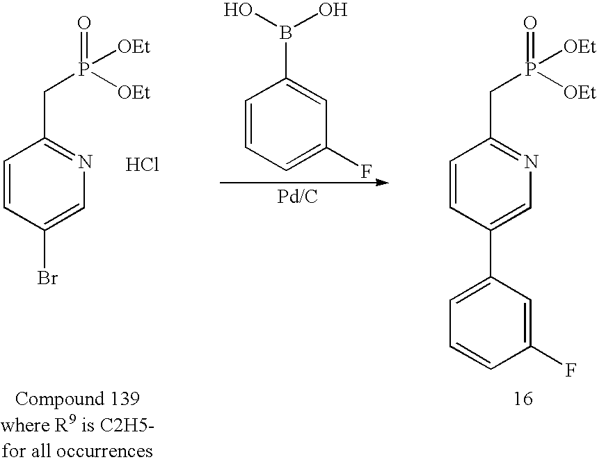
C1=CC=C(F)C=C1B(O)O.C1=CC(C2=CC=CC(F)=C2)=CN=C1CP(=O)([OEt])[OEt].C1=CC(Br)=CN=C1CP(=O)([OEt])[OEt].Cl
